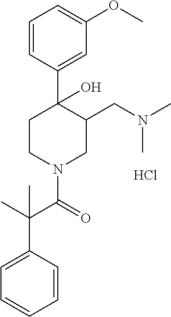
C1=CC(C2(O)CCN(C(C(C3=CC=CC=C3)(C)C)=O)CC2CN(C)C)=CC(OC)=C1.Cl
